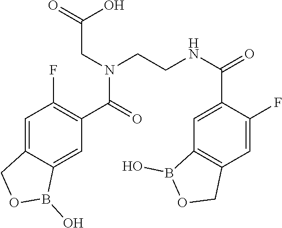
O=C(CN(C(C1=C(F)C=C2COB(O)C2=C1)=O)CCNC(C1=CC2=C(COB2O)C=C1F)=O)O
